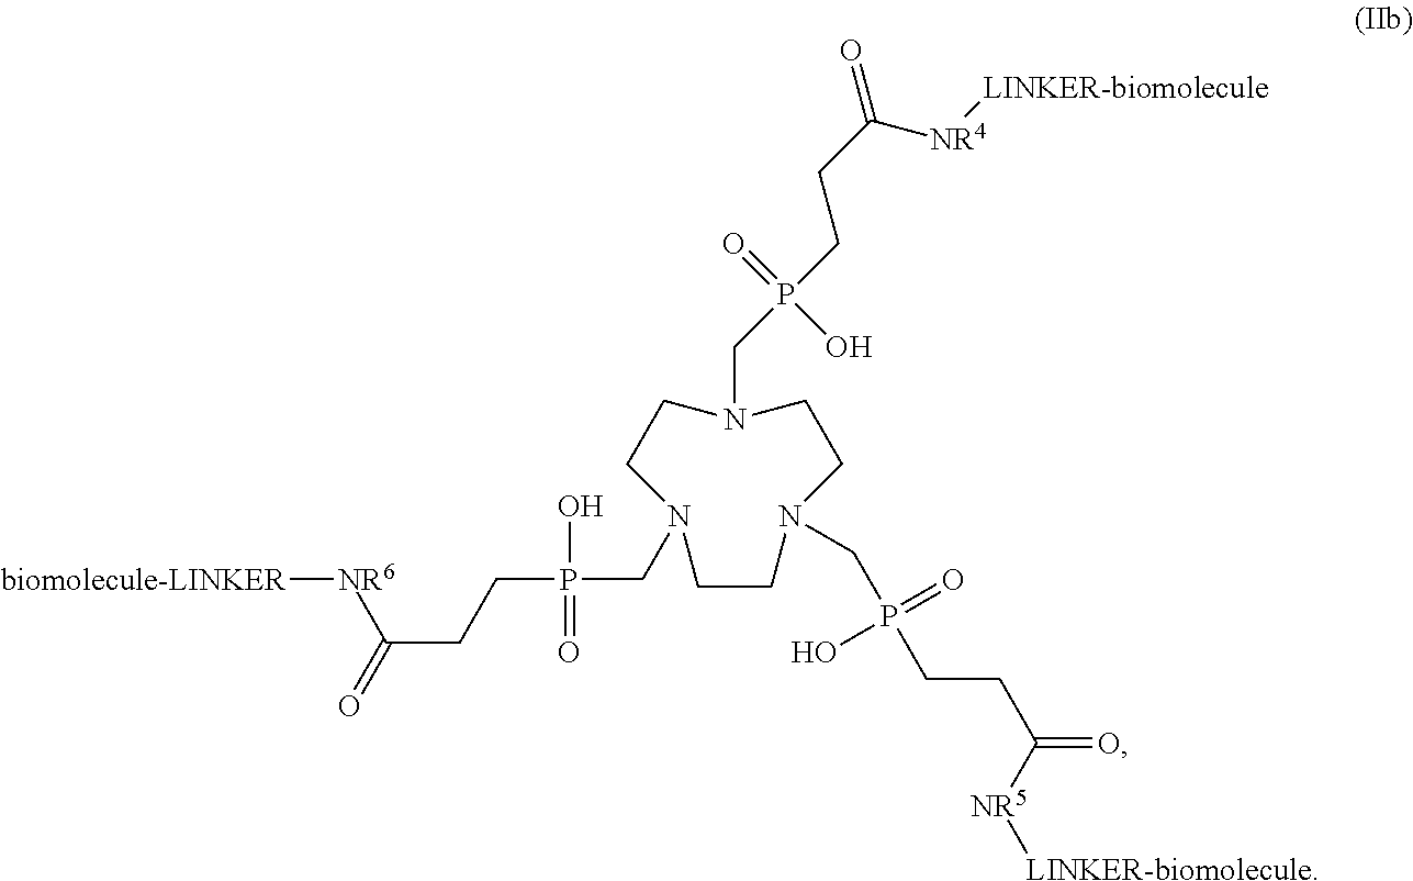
C1N(CP(CCC(=O)[NR4][LINKER-biomolecule])(=O)O)CCN(CP(CCC(=O)[NR5][LINKER-biomolecule])(=O)O)CCN(CP(CCC(=O)[NR6][biomolecule-LINKER])(O)=O)C1
